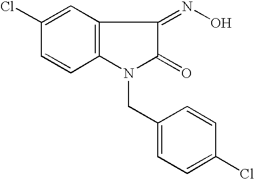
C1(Cl)=CC2=C(C=C1)N(CC1=CC=C(Cl)C=C1)C(=O)C2=NO
